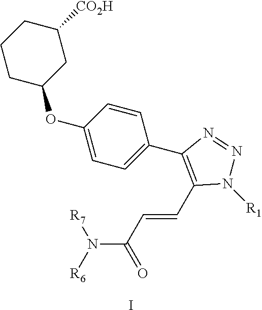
O(C1=CC=C(C2=C(C=CC(N([R7])[R6])=O)N([R1])N=N2)C=C1)C1CC([CO2H])CCC1.I
